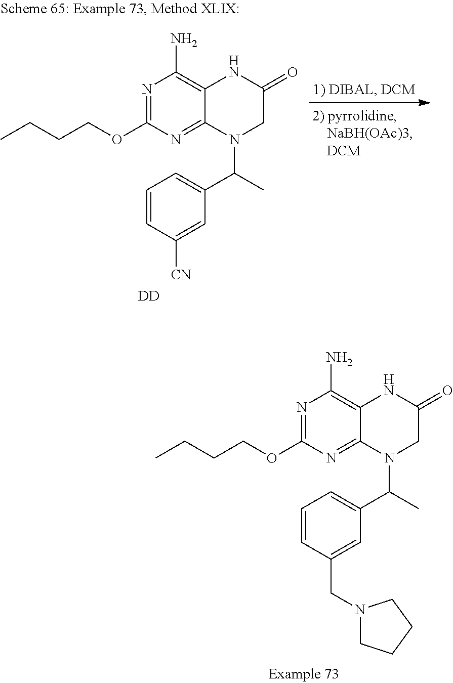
N1=C(OCCCC)N=C2C(=C1N)NC(=O)CN2C(C)C1=CC=CC(CN2CCCC2)=C1.N1=C(OCCCC)N=C2C(=C1N)NC(=O)CN2C(C)C1=CC=CC([CN])=C1.[DD]
